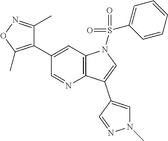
C12=C(C=C(C3=C(C)ON=C3C)C=N1)N(S(C1=CC=CC=C1)(=O)=O)C=C2C1=CN(C)N=C1
